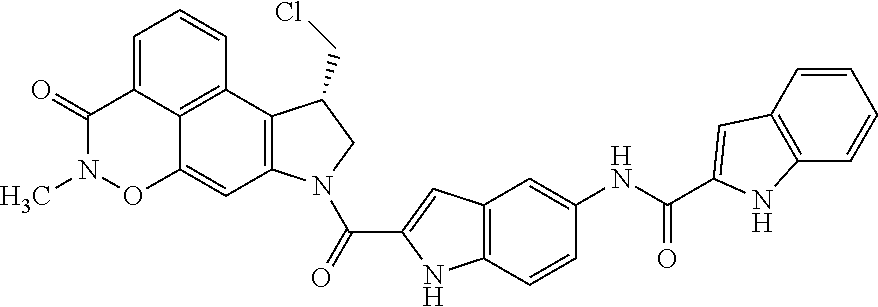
C12=C(C=CC(NC(=O)C3=CC4=C(C=CC=C4)N3)=C1)NC(C(=O)N1C3=C(C4=C5C(=CC=C4)C(=O)N(C)OC5=C3)C(CCl)C1)=C2
